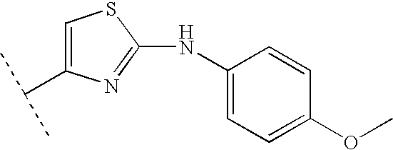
C1(NC2=CC=C(OC)C=C2)=NC(C(C)C)=CS1
